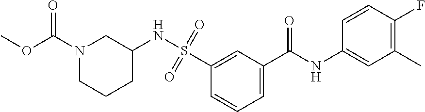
C1=C(C(NC2=CC(C)=C(F)C=C2)=O)C=C(S(=O)(=O)NC2CN(C(OC)=O)CCC2)C=C1
